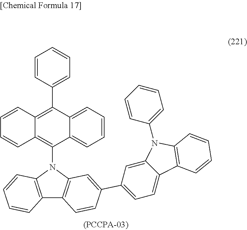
C12=C(N(C3=C4C(=C(C5=CC=CC=C5)C5=CC=CC=C53)C=CC=C4)C3=C1C=CC(C1=CC=C4C(=C1)N(C1=CC=CC=C1)C1=C4C=CC=C1)=C3)C=CC=C2
